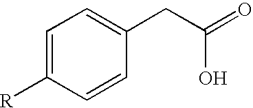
C1=C([R])C=CC(CC(=O)O)=C1
